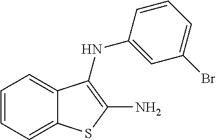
C1(Br)=CC=CC(NC2=C(N)SC3=CC=CC=C32)=C1
